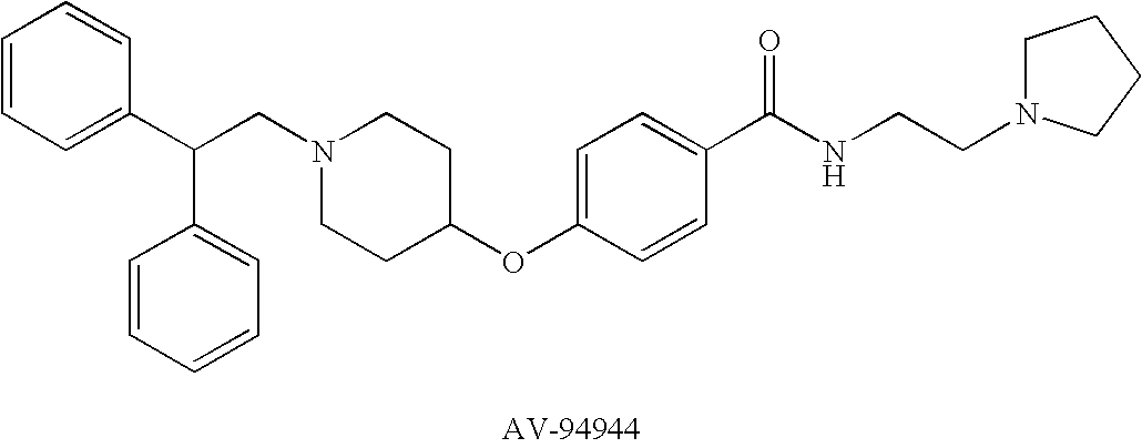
C(CN1CCC(OC2=CC=C(C(NCCN3CCCC3)=O)C=C2)CC1)(C1=CC=CC=C1)C1=CC=CC=C1
